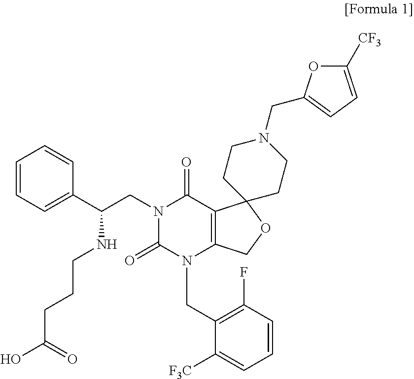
N1(CC(C2=CC=CC=C2)NCCCC(O)=O)C(=O)N(CC2=C(F)C=CC=C2[F3C])C2=C(C1=O)C1(OC2)CCN(CC2=CC=C([CF3])O2)CC1
